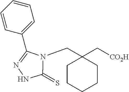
C1CCCCC1(C[CO2H])CN1C(C2=CC=CC=C2)=NNC1=S
